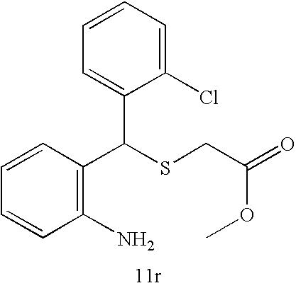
C1=CC=CC(C(SCC(OC)=O)C2=CC=CC=C2Cl)=C1N
